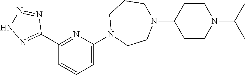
C1=C(N2CCN(C3CCN(C(C)C)CC3)CCC2)N=C(C2=NNN=N2)C=C1
